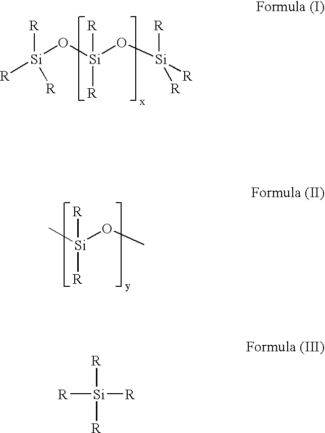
[R][Si](O[Si](O[Si]([R])([R])[R])([R])[R])([R])[R].C[Si](OC)([R])[R].[R][Si]([R])([R])[R]
